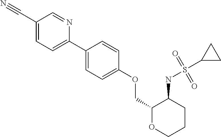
C1(C2=CC=C(C#N)C=N2)=CC=C(OCC2OCCCC2NS(=O)(=O)C2CC2)C=C1
